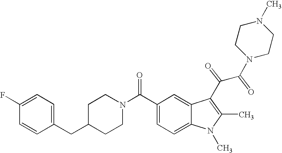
C1(F)=CC=C(CC2CCN(C(C3=CC=C4C(=C3)C(C(C(N3CCN(C)CC3)=O)=O)=C(C)N4C)=O)CC2)C=C1
